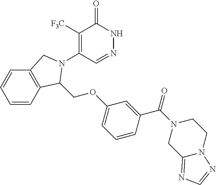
C1([F3C])=C(N2C(COC3=CC=CC(C(=O)N4CCN5C(=NC=N5)C4)=C3)C3=C(C=CC=C3)C2)C=NNC1=O
